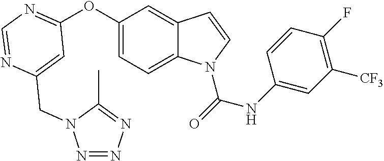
C1=C(CN2N=NN=C2C)N=CN=C1OC1=CC=C2C(=C1)C=CN2C(=O)NC1=CC([CF3])=C(F)C=C1
